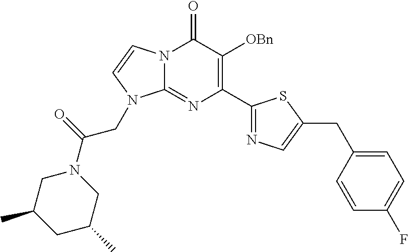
N12C(=NC(C3=NC=C(CC4=CC=C(F)C=C4)S3)=C([OBn])C1=O)N(CC(N1CC(C)CC(C)C1)=O)C=C2
